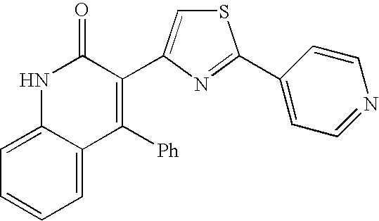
C1=C2C(=CC=C1)C([Ph])=C(C1=CSC(C3=CC=NC=C3)=N1)C(=O)N2
